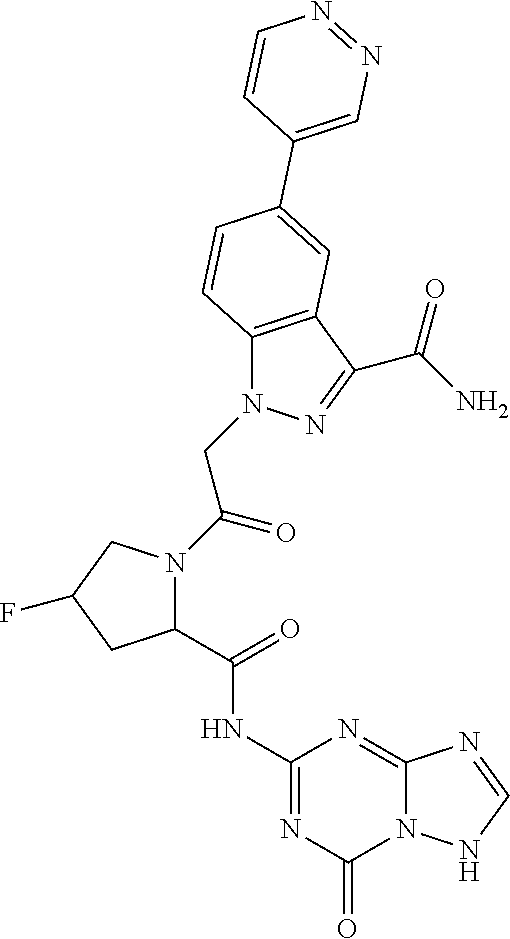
N1=C(NC(=O)C2N(C(=O)CN3C4=C(C(C(N)=O)=N3)C=C(C3=CN=NC=C3)C=C4)CC(F)C2)N=C2N(C1=O)NC=N2
